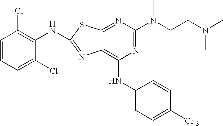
C1=CC=C(Cl)C(NC2=NC3=C(NC4=CC=C([CF3])C=C4)N=C(N(CCN(C)C)C)N=C3S2)=C1Cl
